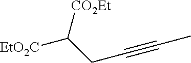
[EtO2C]C(CC#CC)[CO2Et]
